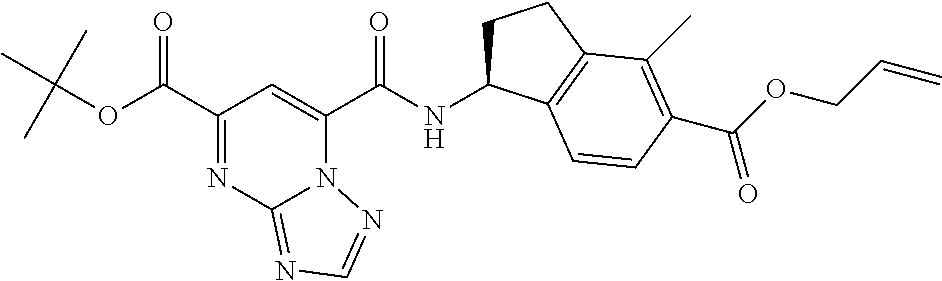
C1(C(OC(C)(C)C)=O)=NC2=NC=NN2C(C(NC2CCC3=C2C=CC(C(=O)OCC=C)=C3C)=O)=C1
